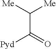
C(C(=O)[Pyd])([Me])[Me]
